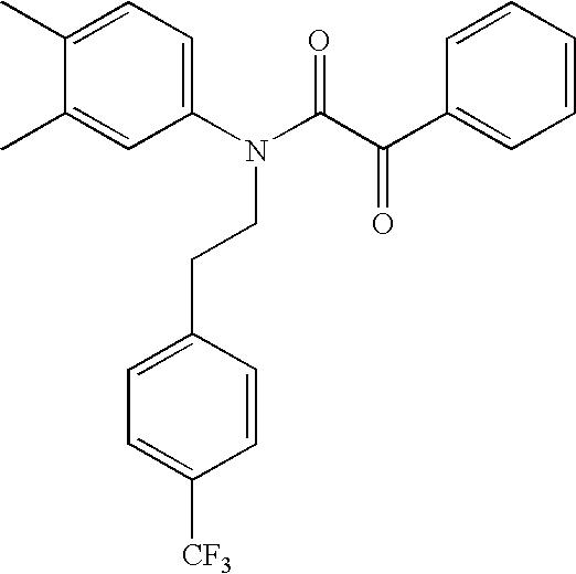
C1(C)=CC=C(N(C(C(C2=CC=CC=C2)=O)=O)CCC2=CC=C([CF3])C=C2)C=C1C
